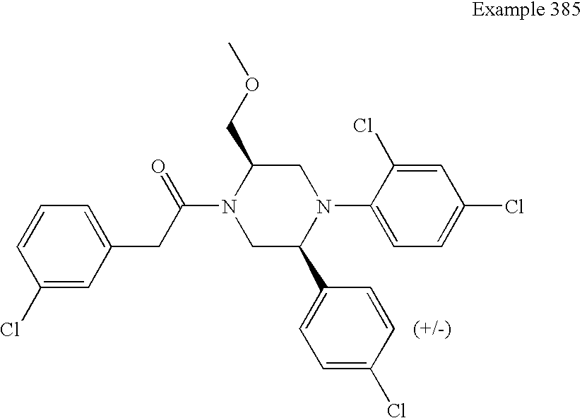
N1(C(CC2=CC=CC(Cl)=C2)=O)CC(C2=CC=C(Cl)C=C2)N(C2=CC=C(Cl)C=C2Cl)CC1COC
